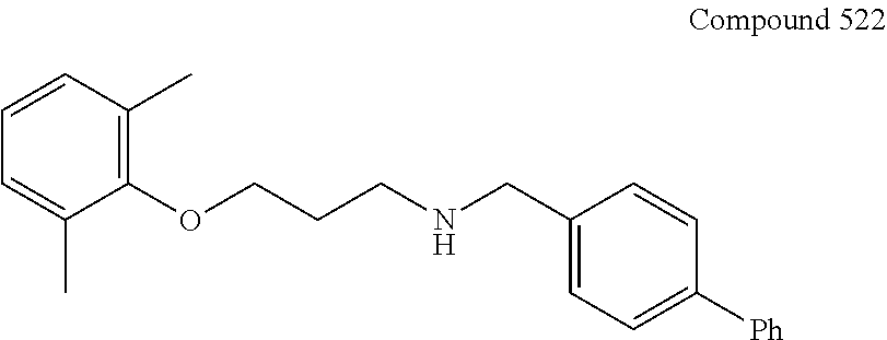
C1=CC(C)=C(OCCCNCC2=CC=C([Ph])C=C2)C(C)=C1
